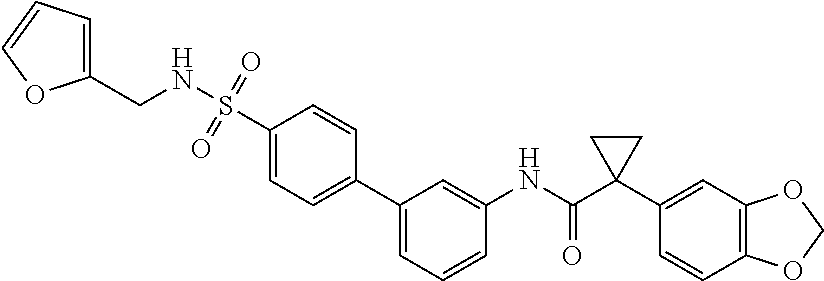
C1(C2=CC=C(S(NCC3=CC=CO3)(=O)=O)C=C2)=CC=CC(NC(C2(C3=CC4=C(C=C3)OCO4)CC2)=O)=C1
